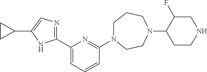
C1(C2=CC=CC(N3CCCN(C4CCNCC4F)CC3)=N2)=NC=C(C2CC2)N1
